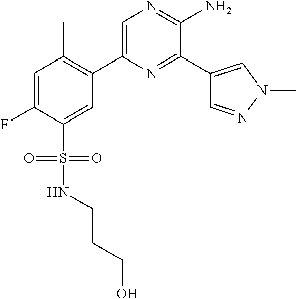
C1(C2=C(C)C=C(F)C(S(=O)(=O)NCCCO)=C2)=CN=C(N)C(C2=CN(C)N=C2)=N1
